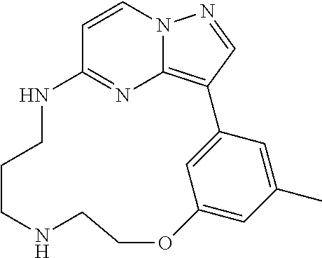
C1=CN2C3=C(C=N2)C2=CC(=CC(C)=C2)OCCNCCCNC1=N3
